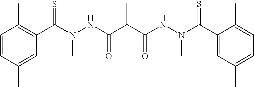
C1=CC(C)=CC(C(=S)N(C)NC(C(C(NN(C(C2=CC(C)=CC=C2C)=S)C)=O)C)=O)=C1C
